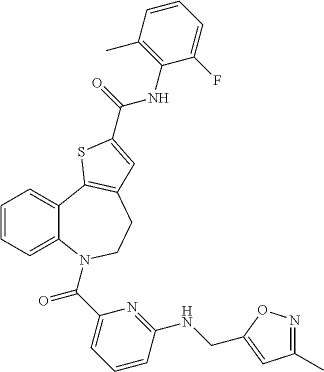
C1=CC=C2C(=C1)C1=C(CCN2C(C2=CC=CC(NCC3=CC(C)=NO3)=N2)=O)C=C(C(NC2=C(C)C=CC=C2F)=O)S1
